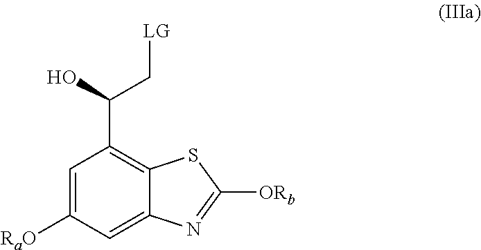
C1=C([RaO])C=C2C(=C1C(O)C[LG])SC([ORb])=N2
